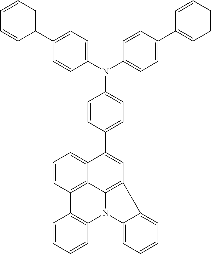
C1=CC(C2=CC3=C4C5=C(C=CC=C52)C2=C(N4C4=CC=CC=C34)C=CC=C2)=CC=C1N(C1=CC=C(C2=CC=CC=C2)C=C1)C1=CC=C(C2=CC=CC=C2)C=C1
